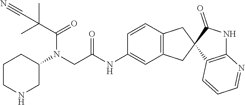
C1CNCC(N(CC(NC2=CC3=C(C=C2)CC2(C3)C3=C(NC2=O)N=CC=C3)=O)C(C(C)(C)C#N)=O)C1
